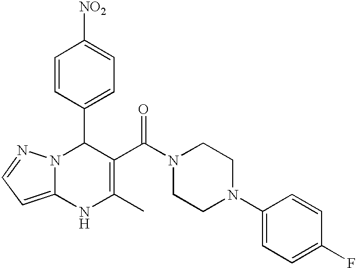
C1=CC(C2N3C(=CC=N3)NC(C)=C2C(N2CCN(C3=CC=C(F)C=C3)CC2)=O)=CC=C1[NO2]
